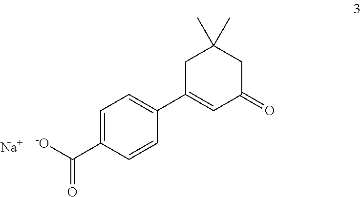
C1=C(C([-O])=O)C=CC(C2=CC(=O)CC(C)(C)C2)=C1.[Na]
